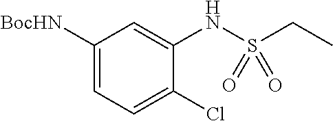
C1([BocHN])=CC=C(Cl)C(NS(CC)(=O)=O)=C1
